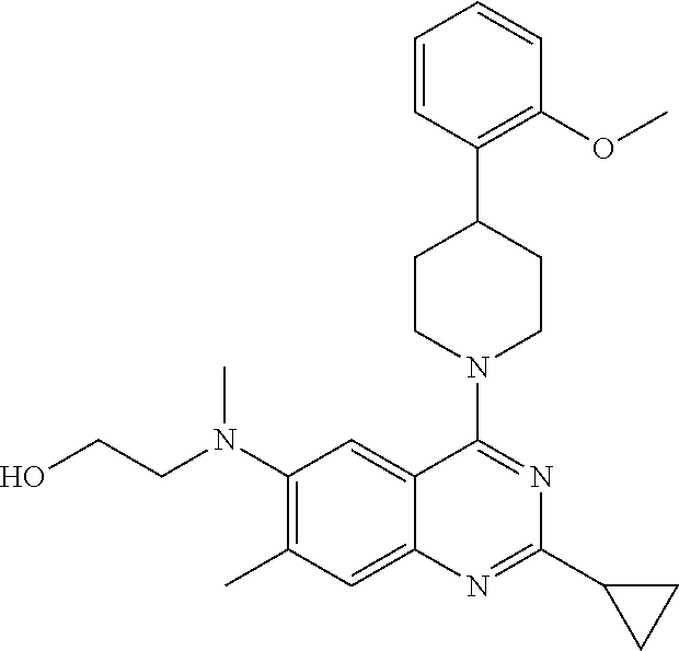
C1=CC(C2CCN(C3=NC(C4CC4)=NC4=CC(C)=C(N(CCO)C)C=C34)CC2)=C(OC)C=C1
